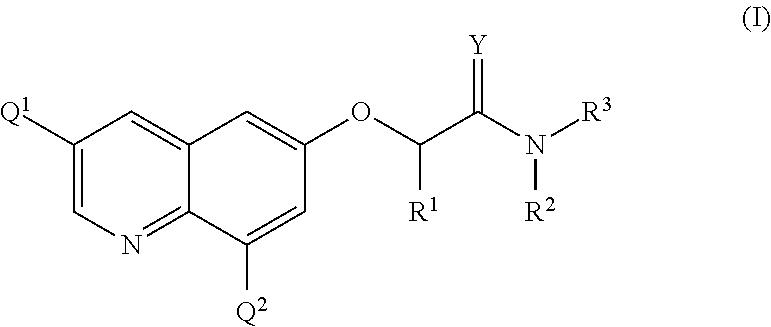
C1([Q1])=CN=C2C(=C1)C=C(OC(C(N([R3])[R2])=[Y])[R1])C=C2[Q2]
